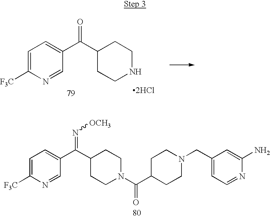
C1=C([F3C])N=CC(C(=O)C2CCNCC2)=C1.[2HCl].C1=C([F3C])N=CC(C(=N[OCH3])C2CCN(C(C3CCN(CC4=CC=NC(N)=C4)CC3)=O)CC2)=C1
